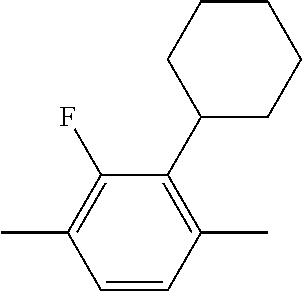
C1(C)=C(F)C(C2CCCCC2)=C(C)C=C1
